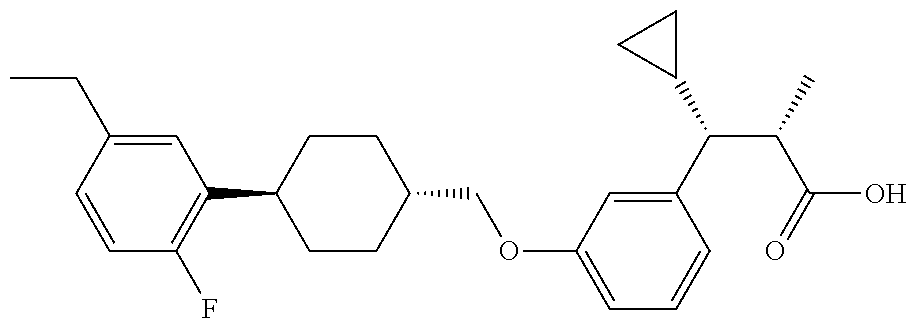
C1=CC(CC)=CC(C2CCC(COC3=CC=CC(C(C4CC4)C(C)C(=O)O)=C3)CC2)=C1F
